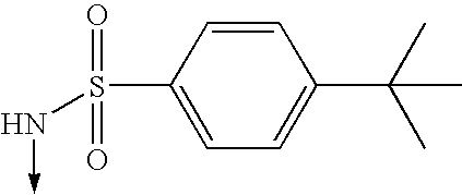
C1(S(=O)(=O)N->C)=CC=C(C(C)(C)C)C=C1
